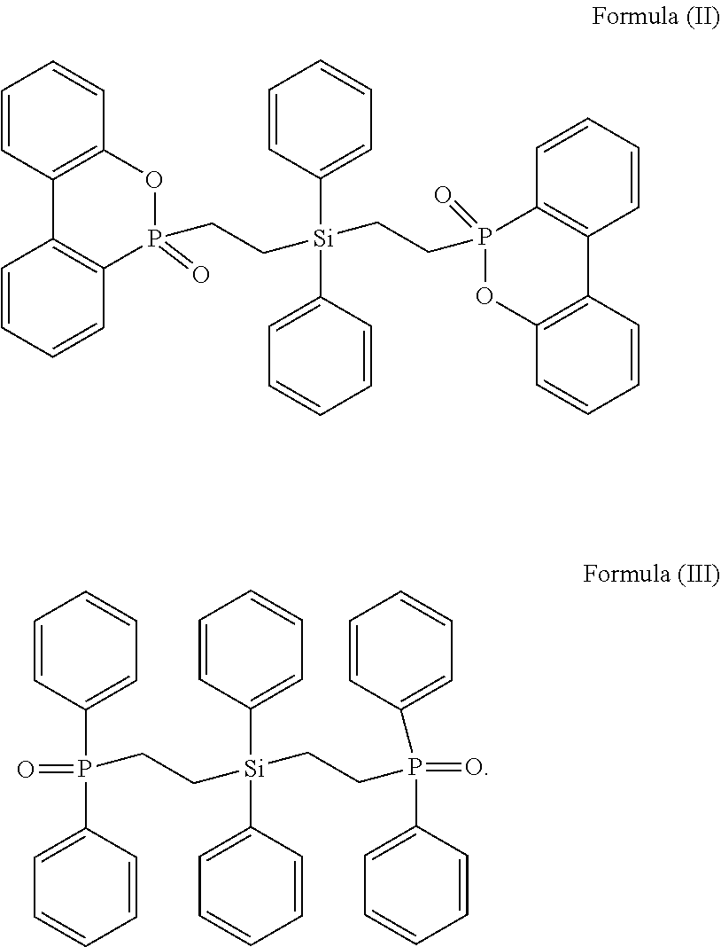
C1=CC2=C(C=C1)OP(=O)(CC[Si](CCP1(=O)C3=C(C=CC=C3)C3=C(C=CC=C3)O1)(C1=CC=CC=C1)C1=CC=CC=C1)C1=C2C=CC=C1.P(CC[Si](CCP(C1=CC=CC=C1)(=O)C1=CC=CC=C1)(C1=CC=CC=C1)C1=CC=CC=C1)(=O)(C1=CC=CC=C1)C1=CC=CC=C1
